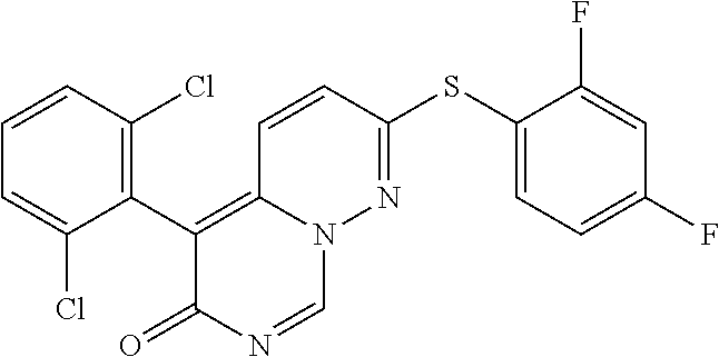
C1(C2=C3N(C=NC2=O)N=C(SC2=CC=C(F)C=C2F)C=C3)=C(Cl)C=CC=C1Cl
